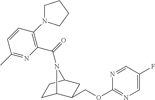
C1C2C(COC3=NC=C(F)C=N3)CC(C1)N2C(=O)C1=C(N2CCCC2)C=CC(C)=N1
